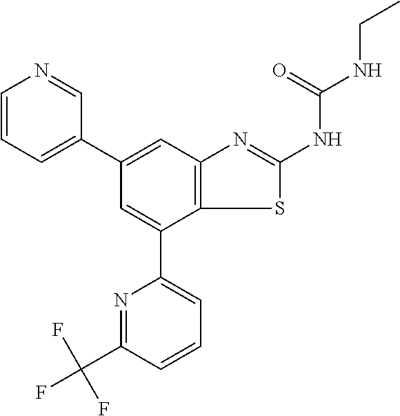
C1=CC=C(C2=CC3=C(C(C4=CC=CC(C(F)(F)F)=N4)=C2)SC(NC(NCC)=O)=N3)C=N1
